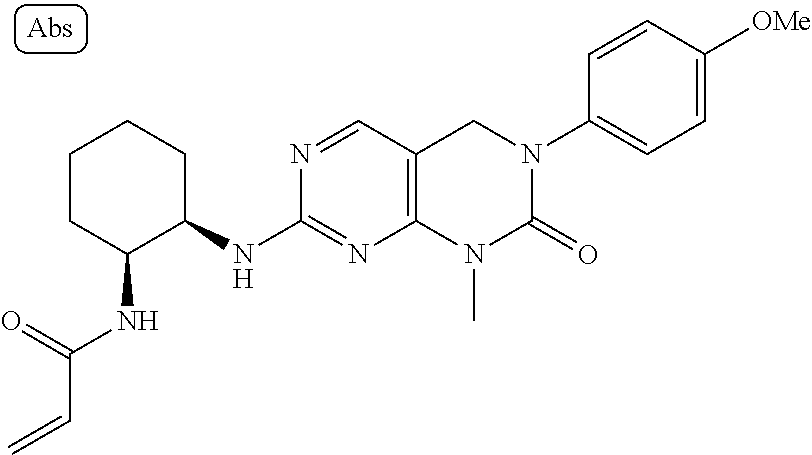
N(C(=O)C=C)C1CCCCC1NC1=NC2=C(CN(C3=CC=C([OMe])C=C3)C(=O)N2C)C=N1
